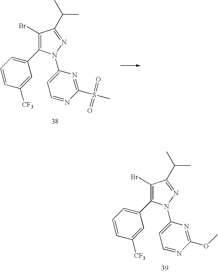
C1(Br)=C(C2=CC=CC([CF3])=C2)N(C2=CC=NC(S(C)(=O)=O)=N2)N=C1C(C)C.C1(Br)=C(C2=CC=CC([CF3])=C2)N(C2=CC=NC(OC)=N2)N=C1C(C)C
